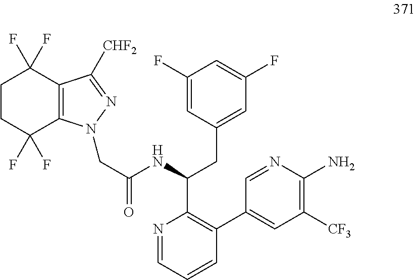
C(C(NC(CC1=CC(F)=CC(F)=C1)C1=C(C2=CC([CF3])=C(N)N=C2)C=CC=N1)=O)N1C2=C(C([CHF2])=N1)C(F)(F)CCC2(F)F
